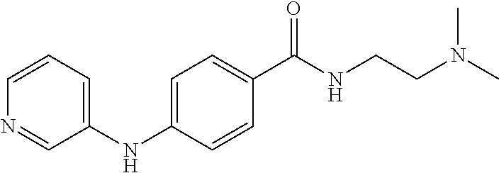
C1(NC2=CC=C(C(NCCN(C)C)=O)C=C2)=CC=CN=C1
